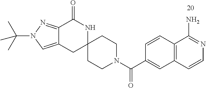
C12=NN(C(C)(C)C)C=C1CC1(NC2=O)CCN(C(C2=CC3=C(C=C2)C(N)=NC=C3)=O)CC1
